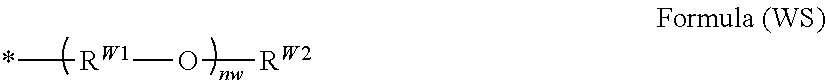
*[RW1]O[RW2]
